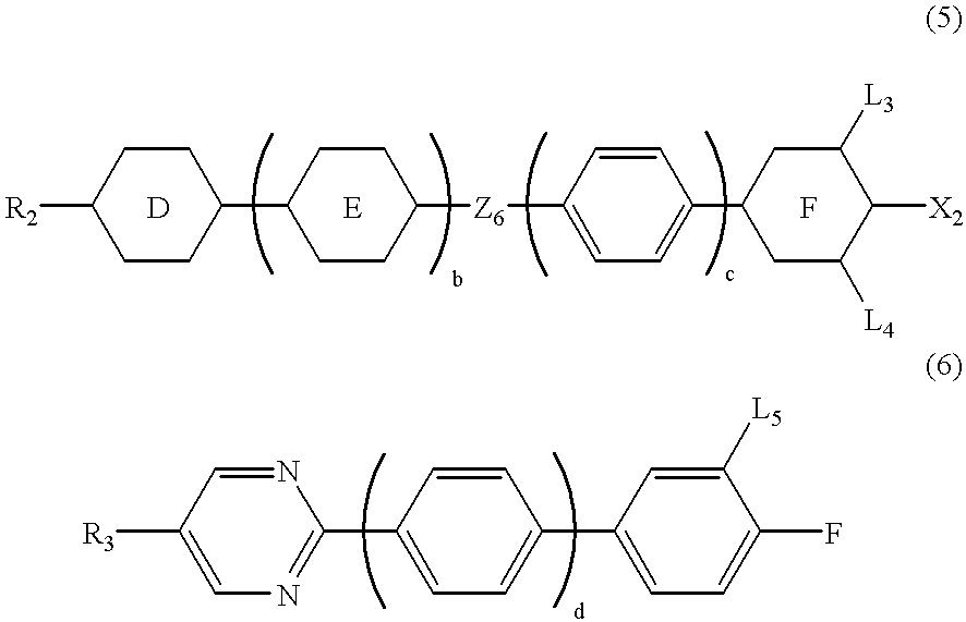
[R2]C1CCC(C2CCC([Z6]C3=CC=C(C4CC([L4])C([X2])C([L3])C4)C=C3)CC2)CC1.[D].[E].F.[R3]C1=CN=C(C2=CC=C(C3=CC=C(F)C([L5])=C3)C=C2)N=C1
